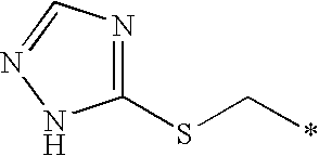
C1(SC*)=NC=NN1
